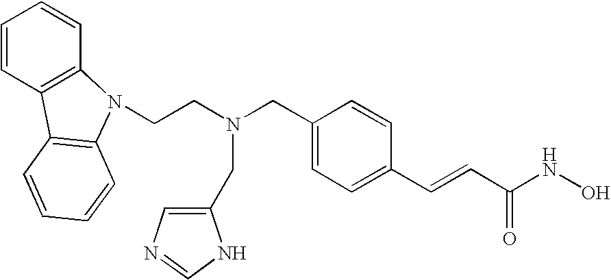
C(CN(CC1=CC=C(C=CC(NO)=O)C=C1)CC1=CN=CN1)N1C2=C(C=CC=C2)C2=C1C=CC=C2
